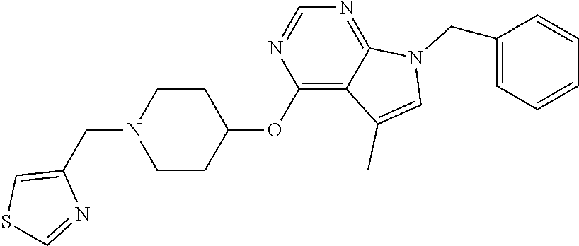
C1CC(OC2=C3C(=NC=N2)N(CC2=CC=CC=C2)C=C3C)CCN1CC1=CSC=N1
